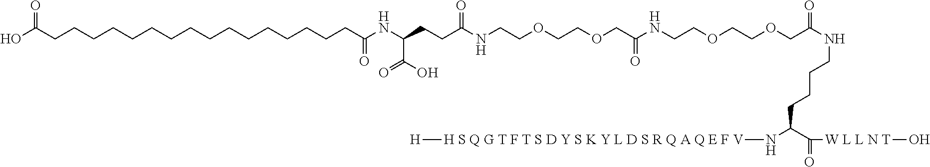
OC(CCCCCCCCCCCCCCCCC(NC(CCC(NCCOCCOCC(=O)NCCOCCOCC(NCCCCC(N[H S Q G T F T S D Y S K Y L D S R Q A Q E F V][H])C(=O)[W L L N T]O)=O)=O)C(O)=O)=O)=O
